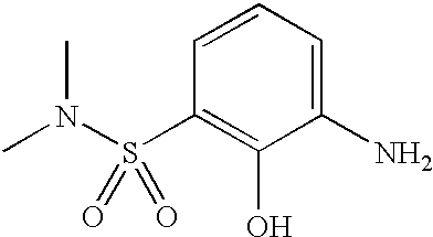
C1=CC=C(N)C(O)=C1S(N(C)C)(=O)=O
